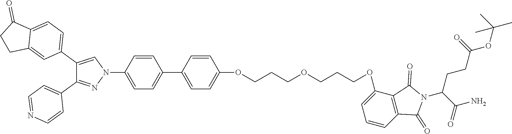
C1=CC(N2C=C(C3=CC=C4C(=C3)CCC4=O)C(C3=CC=NC=C3)=N2)=CC=C1C1=CC=C(OCCCOCCCOC2=CC=CC3=C2C(=O)N(C(C(=O)N)CCC(OC(C)(C)C)=O)C3=O)C=C1
